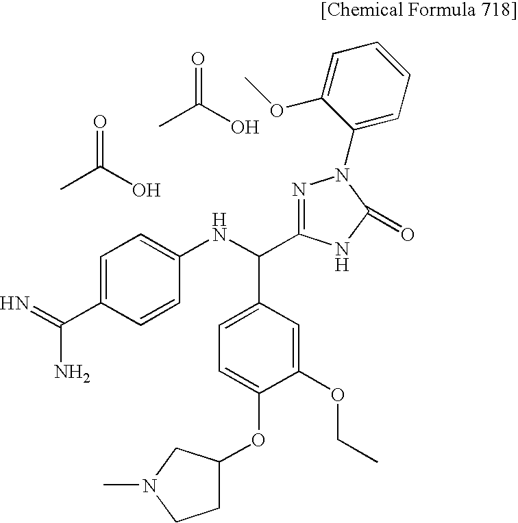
CC(O)=O.CC(O)=O.C1=C(C(N)=N)C=CC(NC(C2=CC=C(OC3CCN(C)C3)C(OCC)=C2)C2=NN(C3=CC=CC=C3OC)C(=O)N2)=C1
